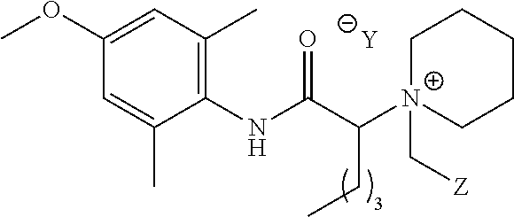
[Y].C1=C(C)C(NC(C([N+]2(C[Z])CCCCC2)CC)=O)=C(C)C=C1OC
